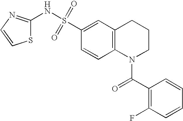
C1(NS(C2=CC3=C(C=C2)N(C(C2=C(F)C=CC=C2)=O)CCC3)(=O)=O)=NC=CS1
